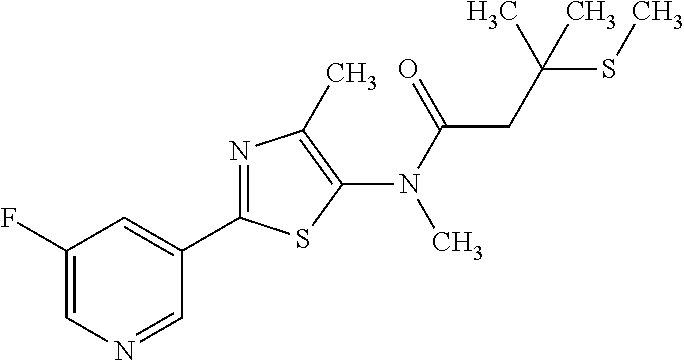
C1(F)=CN=CC(C2=NC(C)=C(N(C(CC(SC)(C)C)=O)C)S2)=C1
